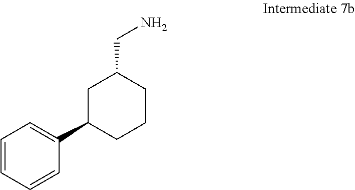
C1=CC=CC(C2CCCC(CN)C2)=C1
